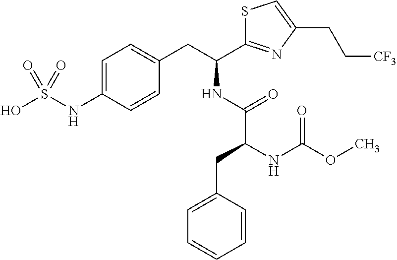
C1=C(NS(O)(=O)=O)C=CC(CC(NC(C(NC(=O)OC)CC2=CC=CC=C2)=O)C2=NC(CC[CF3])=CS2)=C1
